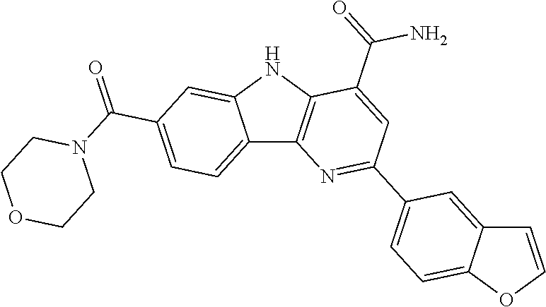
C12=CC=C(C(=O)N3CCOCC3)C=C1NC1=C2N=C(C2=CC=C3C(=C2)C=CO3)C=C1C(=O)N
